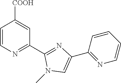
C1=CN=C(C2=NC(C3=NC=CC=C3)=CN2C)C=C1[COOH]
